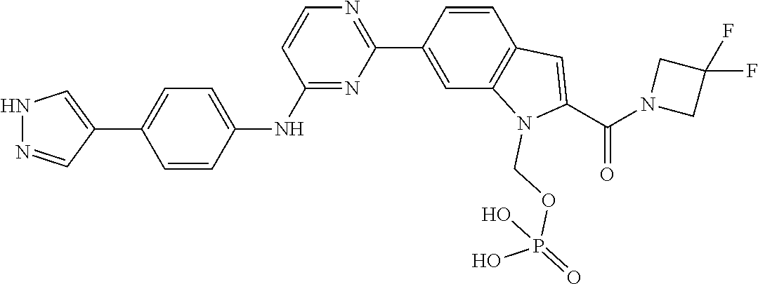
N1=C(NC2=CC=C(C3=CNN=C3)C=C2)C=CN=C1C1=CC2=C(C=C1)C=C(C(=O)N1CC(F)(F)C1)N2COP(=O)(O)O
